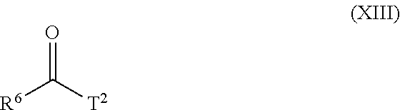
[R6]C([T2])=O
